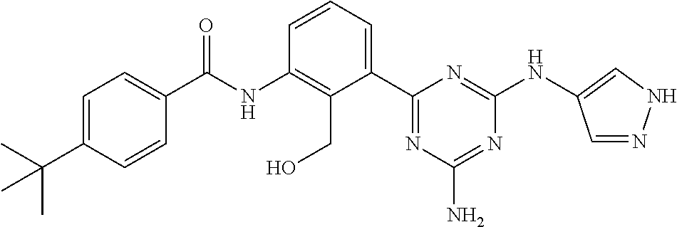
C(NC1=C(CO)C(C2=NC(N)=NC(NC3=CNN=C3)=N2)=CC=C1)(=O)C1=CC=C(C(C)(C)C)C=C1
